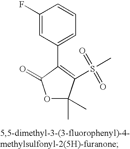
C1(F)=CC(C2=C(S(C)(=O)=O)C(C)(C)OC2=O)=CC=C1
